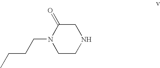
C1CNCC(=O)N1CCCC
